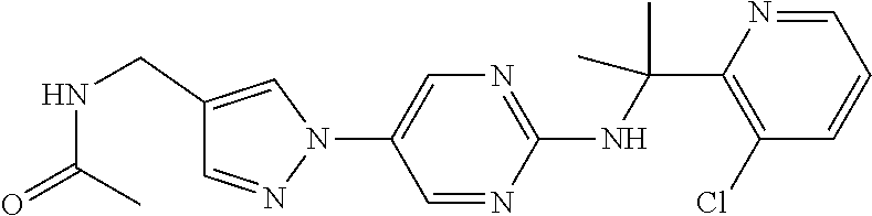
N1(C2=CN=C(NC(C)(C)C3=C(Cl)C=CC=N3)N=C2)C=C(CNC(=O)C)C=N1
